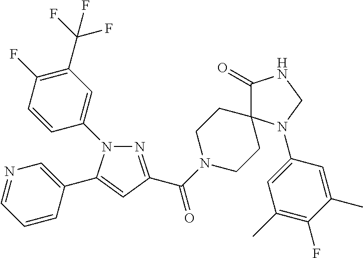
N1(C2=CC(C(F)(F)F)=C(F)C=C2)N=C(C(N2CCC3(CC2)C(=O)NCN3C2=CC(C)=C(F)C(C)=C2)=O)C=C1C1=CN=CC=C1
